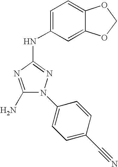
C1(N)=NC(NC2=CC=C3C(=C2)OCO3)=NN1C1=CC=C(C#N)C=C1
